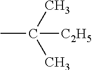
CC(C)(C)[C2H5]
